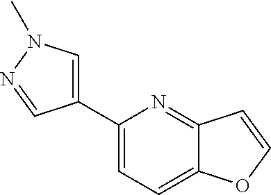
C1(C2=CC=C3C(=N2)C=CO3)=CN(C)N=C1
